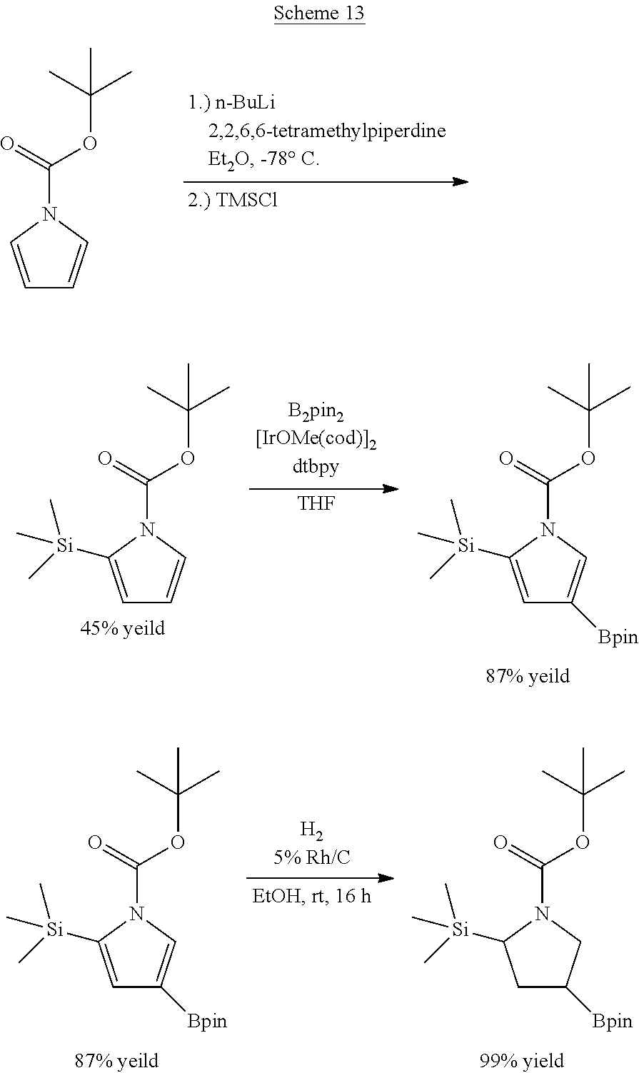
C1=CN(C(=O)OC(C)(C)C)C=C1.C1=C([Si](C)(C)C)N(C(=O)OC(C)(C)C)C=C1.[THF].C1=C([Si](C)(C)C)N(C(=O)OC(C)(C)C)C=C1[Bpin].C1=C([Si](C)(C)C)N(C(=O)OC(C)(C)C)C=C1[Bpin].C1C([Bpin])CN(C(=O)OC(C)(C)C)C1[Si](C)(C)C
